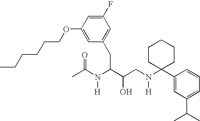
C1(OCCCCCC)=CC(CC(C(CN(C2(C3=CC(C(C)C)=CC=C3)CCCCC2)[H])O)N(C(C)=O)[H])=CC(F)=C1
